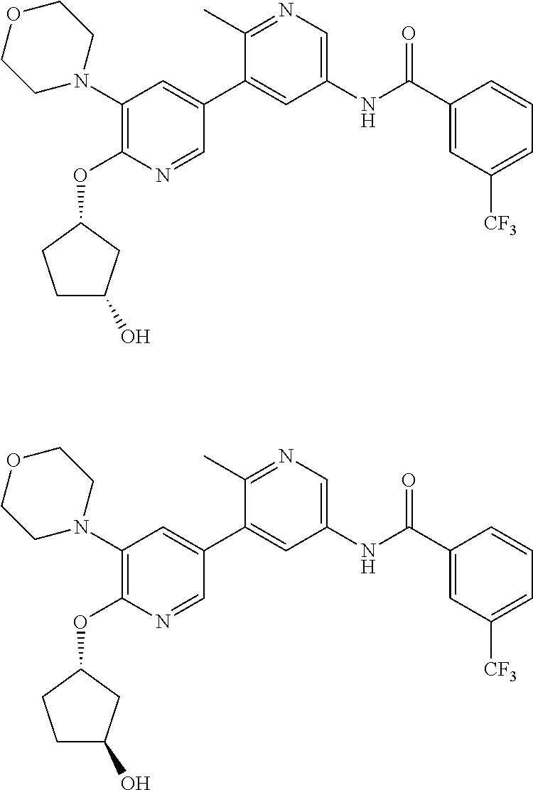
C1(N2CCOCC2)=C(OC2CCC(O)C2)N=CC(C2=CC(NC(C3=CC([CF3])=CC=C3)=O)=CN=C2C)=C1.C1(N2CCOCC2)=C(OC2CCC(O)C2)N=CC(C2=CC(NC(C3=CC([CF3])=CC=C3)=O)=CN=C2C)=C1
